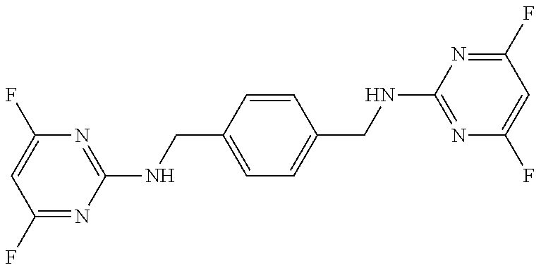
C1(F)=NC(NCC2=CC=C(CNC3=NC(F)=CC(F)=N3)C=C2)=NC(F)=C1
